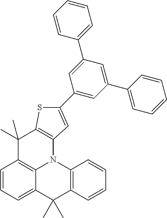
C1=CC=C2C3=C1C(C)(C)C1=C(N3C3=C(C=CC=C3)C2(C)C)C=C(C2=CC(C3=CC=CC=C3)=CC(C3=CC=CC=C3)=C2)S1
